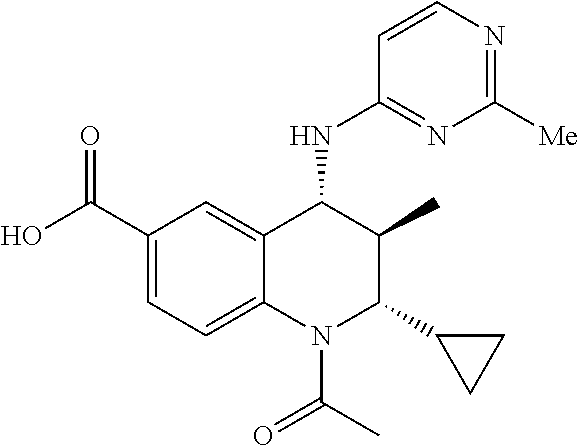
C1(C(O)=O)=CC=C2C(=C1)C(NC1=NC([Me])=NC=C1)C(C)C(C1CC1)N2C(C)=O
